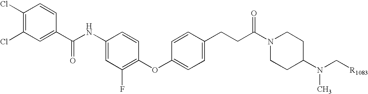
C1(Cl)=C(Cl)C=CC(C(NC2=CC(F)=C(OC3=CC=C(CCC(N4CCC(N(C[R1083])C)CC4)=O)C=C3)C=C2)=O)=C1
